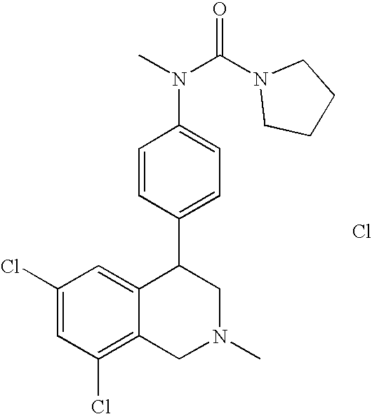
Cl.C1(Cl)=C2C(=CC(Cl)=C1)C(C1=CC=C(N(C(=O)N3CCCC3)C)C=C1)CN(C)C2
